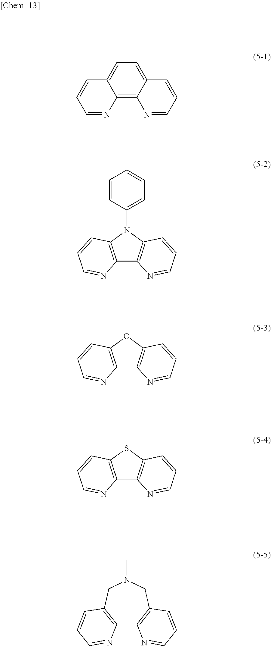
C12=C3C(=CC=C1C=CC=N2)C=CC=N3.C12=C(N(C3=CC=CC=C3)C3=C1N=CC=C3)C=CC=N2.C12=C(OC3=C1N=CC=C3)C=CC=N2.C12=C(SC3=C1N=CC=C3)C=CC=N2.C12=C(CN(C)CC3=C1N=CC=C3)C=CC=N2
